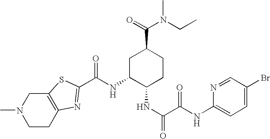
CN1CCC2=C(C1)SC(C(NC1C(NC(=O)C(NC3=CC=C(Br)C=N3)=O)CCC(C(=O)N(C)CC)C1)=O)=N2
